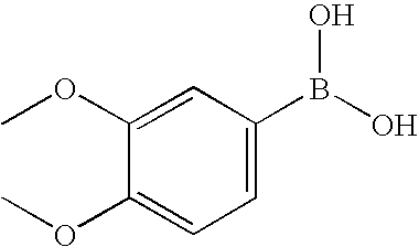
C1=C(OC)C(OC)=CC=C1B(O)O
